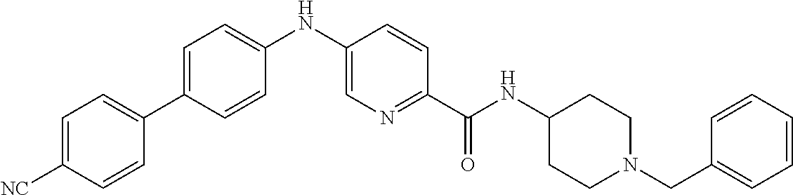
C1(C2=CC=C([NC])C=C2)=CC=C(NC2=CN=C(C(NC3CCN(CC4=CC=CC=C4)CC3)=O)C=C2)C=C1
